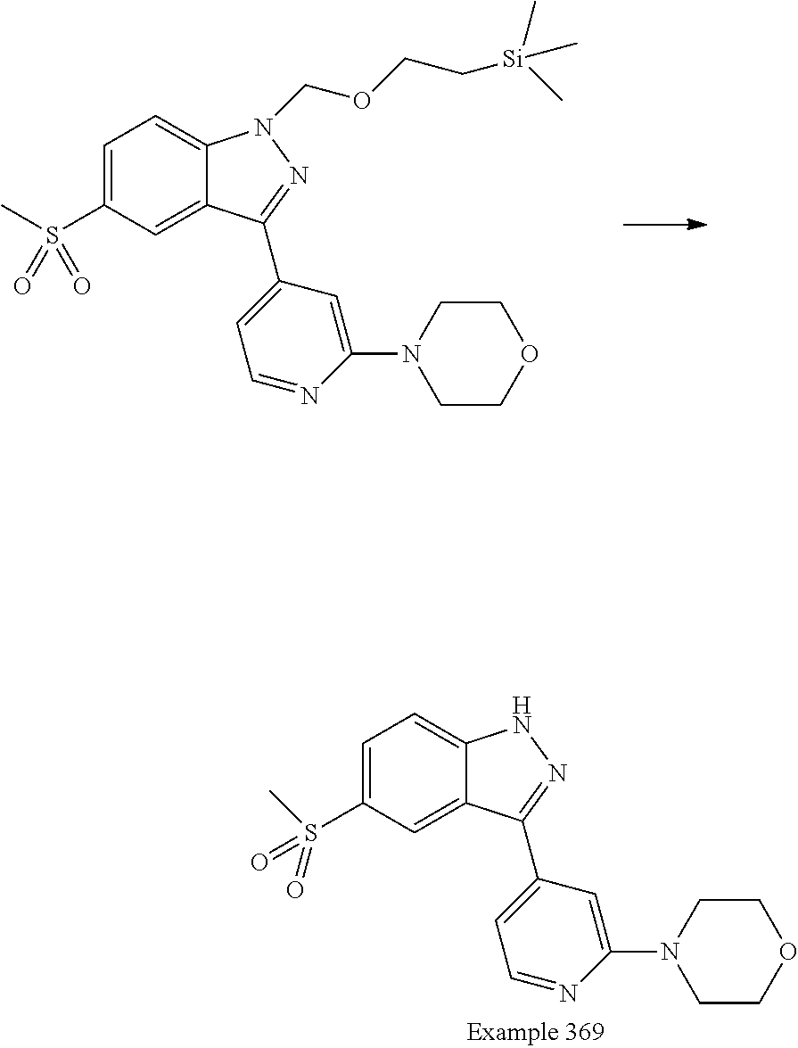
C1=C(S(C)(=O)=O)C=C2C(=C1)N(COCC[Si](C)(C)C)N=C2C1=CC=NC(N2CCOCC2)=C1.C1=C(S(C)(=O)=O)C=C2C(=C1)NN=C2C1=CC=NC(N2CCOCC2)=C1
